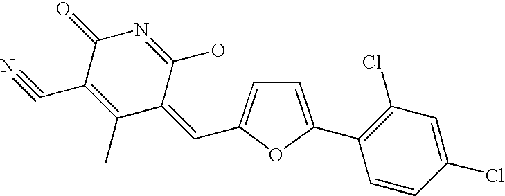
C1=C(C2=C(Cl)C=C(Cl)C=C2)OC(C=C2C(O)=NC(=O)C(C#N)=C2C)=C1
